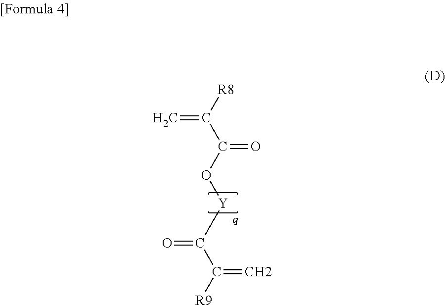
[R8]C(C(O[Y]C(C([R9])=C)=O)=O)=C
